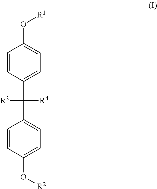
C1=CC(C([R3])([R4])C2=CC=C(O[R2])C=C2)=CC=C1O[R1]
